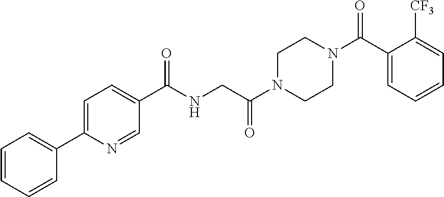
C1=C(C2=CC=C(C(NCC(N3CCN(C(C4=CC=CC=C4[CF3])=O)CC3)=O)=O)C=N2)C=CC=C1
